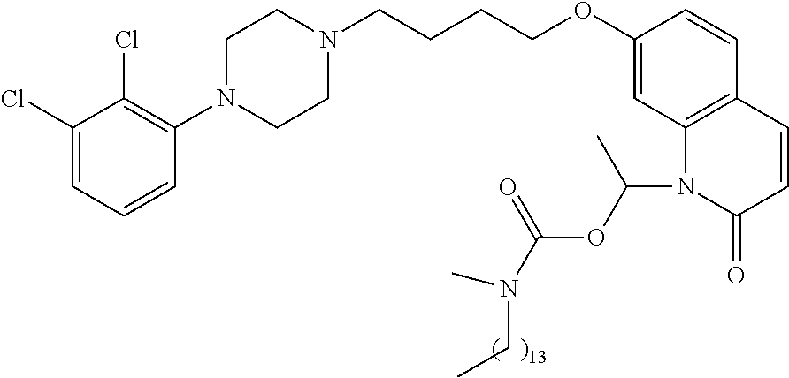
C1(Cl)=CC=CC(N2CCN(CCCCOC3=CC4=C(C=C3)C=CC(=O)N4C(OC(N(CC)C)=O)C)CC2)=C1Cl
